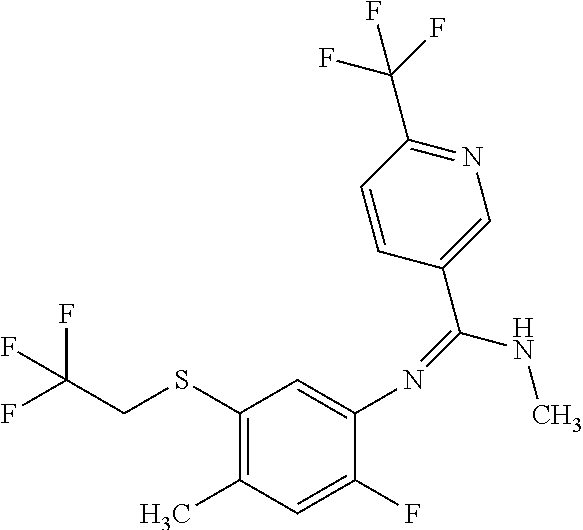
N(C1=CC(SCC(F)(F)F)=C(C)C=C1F)=C(NC)C1=CN=C(C(F)(F)F)C=C1
